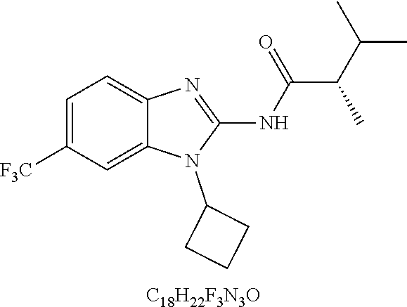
C1=C([F3C])C=C2C(=C1)N=C(NC(C(C(C)C)C)=O)N2C1CCC1.[C18H22F3N3O]
